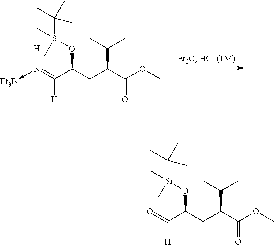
N(=C(C(CC(C(OC)=O)C(C)C)O[Si](C(C)(C)C)(C)C)[H])([H])->[Et3B].C(C(CC(C(OC)=O)C(C)C)O[Si](C(C)(C)C)(C)C)(=O)[H]
